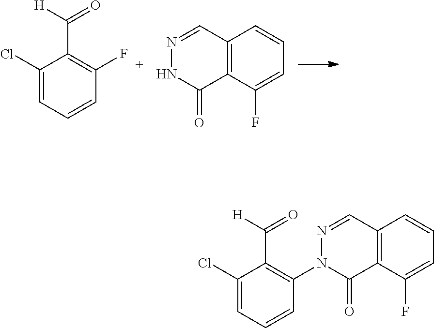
C1(Cl)=CC=CC(F)=C1C(=O)[H].C12=C(C(F)=CC=C1)C(=O)NN=C2.C1(Cl)=CC=CC(N2N=CC3=C(C(F)=CC=C3)C2=O)=C1C(=O)[H]
